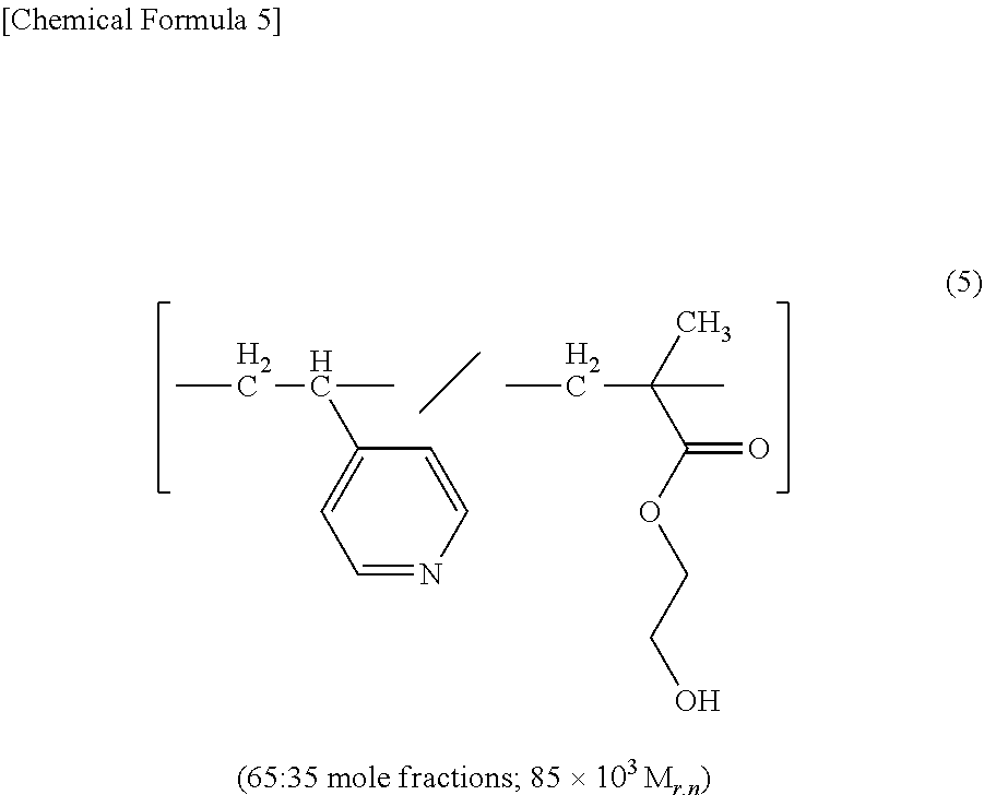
C1(C(C)CC)=CC=NC=C1.C(C)(CC)(C)C(OCCO)=O
